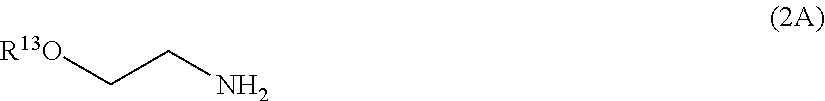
NCC[R13O]
